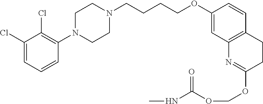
C1(Cl)=CC=CC(N2CCN(CCCCOC3=CC4=C(C=C3)CCC(OCOC(=O)NC)=N4)CC2)=C1Cl
